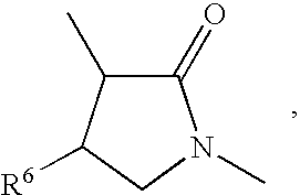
C1(=O)C(C)C([R6])CN1C
